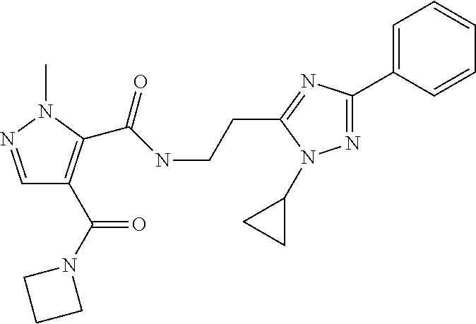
C1=NN(C)C(C(=O)NCCC2=NC(C3=CC=CC=C3)=NN2C2CC2)=C1C(N1CCC1)=O
